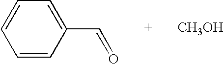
C1=CC(C=O)=CC=C1.[CH3OH]
